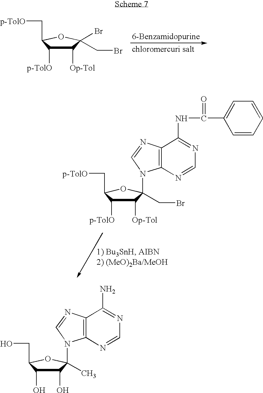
C1([Op-Tol])C([p-TolO])C(C[p-TolO])OC1(Br)CBr.C1([Op-Tol])C([p-TolO])C(C[p-TolO])OC1(CBr)N1C=NC2=C1N=CN=C2NC(=O)C1=CC=CC=C1.C1(O)C(O)C(CO)OC1(C)N1C=NC2=C1N=CN=C2N
